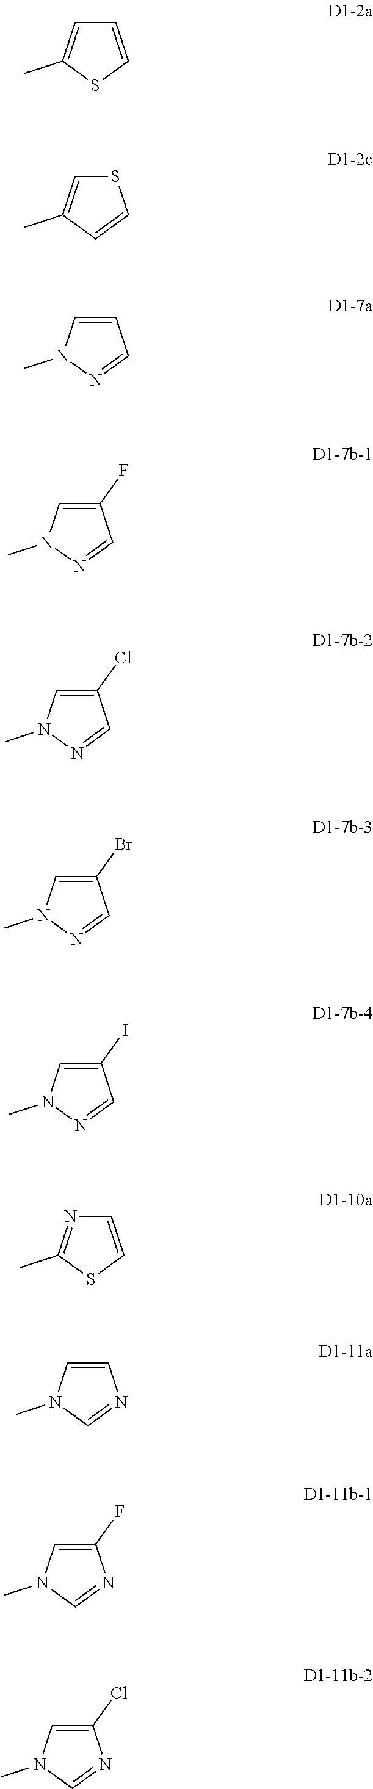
C1=CSC(C)=C1.S1C=C(C)C=C1.C1=CN(C)N=C1.C1(F)=CN(C)N=C1.C1(Cl)=CN(C)N=C1.C1(Br)=CN(C)N=C1.C1(I)=CN(C)N=C1.C1=CSC(C)=N1.C1=CN(C)C=N1.C1(F)=CN(C)C=N1.C1(Cl)=CN(C)C=N1
